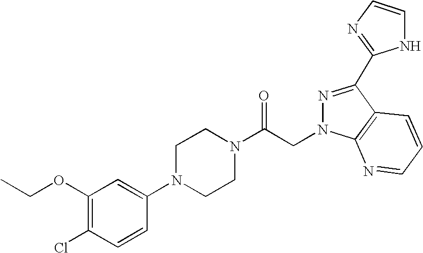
C1(OCC)=C(Cl)C=CC(N2CCN(C(CN3C4=C(C(C5=NC=CN5)=N3)C=CC=N4)=O)CC2)=C1
